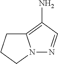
N12N=CC(N)=C1CCC2
